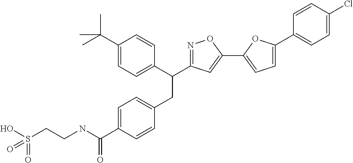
C1=C(C(NCCS(O)(=O)=O)=O)C=CC(CC(C2=CC=C(C(C)(C)C)C=C2)C2=NOC(C3=CC=C(C4=CC=C(Cl)C=C4)O3)=C2)=C1
